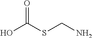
OC(SCN)=O
